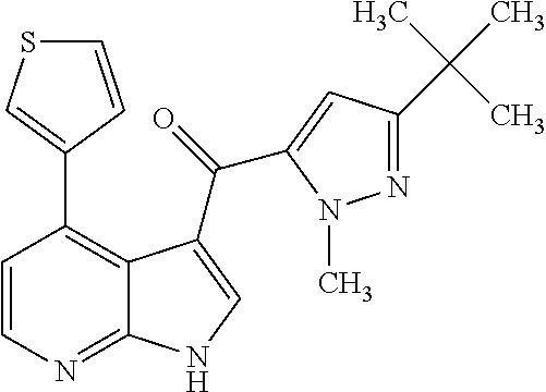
C12=NC=CC(C3=CSC=C3)=C1C(C(=O)C1=CC(C(C)(C)C)=NN1C)=CN2
